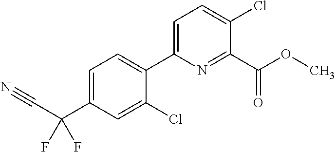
C1=C(Cl)C(C2=CC=C(Cl)C(C(OC)=O)=N2)=CC=C1C(F)(C#N)F
